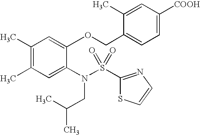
C1(C)=C(C)C=C(N(CC(C)C)S(=O)(=O)C2=NC=CS2)C(OCC2=CC=C([COOH])C=C2C)=C1
